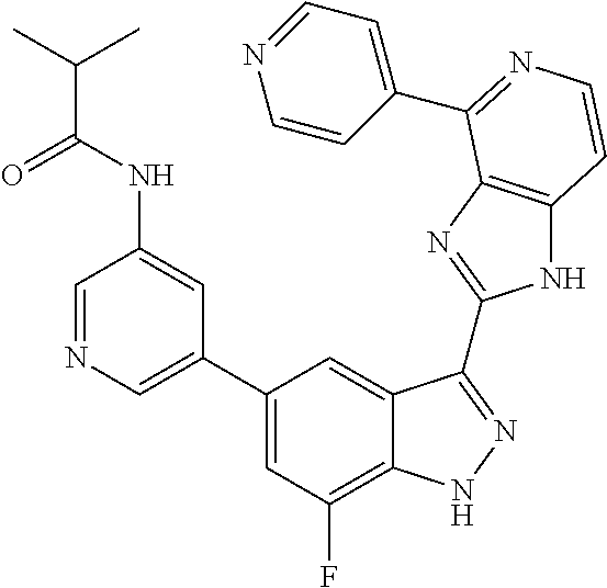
C1(C2=CN=CC(NC(=O)C(C)C)=C2)=CC(F)=C2C(=C1)C(C1=NC3=C(N1)C=CN=C3C1=CC=NC=C1)=NN2
